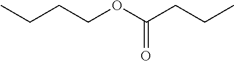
CCCCOC(CCC)=O
